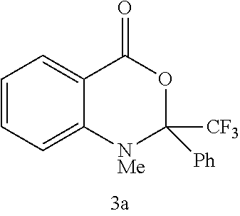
C1=CC=C2C(=C1)C(=O)OC([CF3])([Ph])[NMe]2
